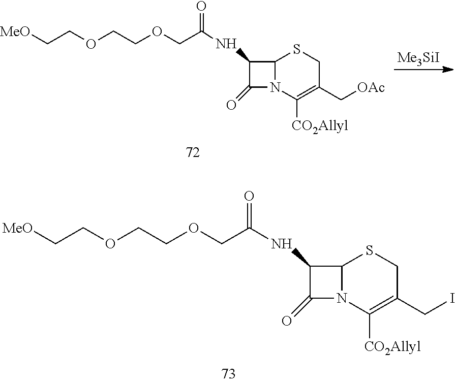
C1(NC(COCCOCC[MeO])=O)C(=O)N2C1SCC(C[OAc])=C2[CO2Allyl].[Me3SiI].C1(NC(COCCOCC[MeO])=O)C(=O)N2C1SCC(CI)=C2[CO2Allyl]
